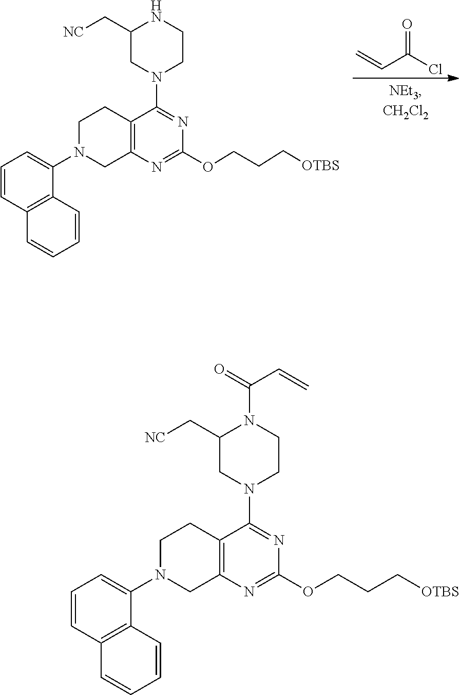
C=CC(Cl)=O.C1=CC2=C(C(N3CC4=C(CC3)C(N3CCNC(C[NC])C3)=NC(OCCC[OTBS])=N4)=C1)C=CC=C2.C1=CC2=C(C(N3CC4=C(CC3)C(N3CCN(C(=O)C=C)C(C[NC])C3)=NC(OCCC[OTBS])=N4)=C1)C=CC=C2
